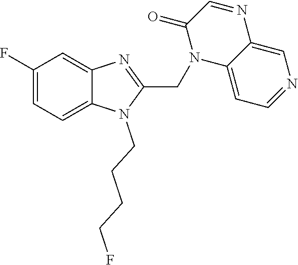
C1(F)=CC=C2C(=C1)N=C(CN1C3=CC=NC=C3N=CC1=O)N2CCCCF
